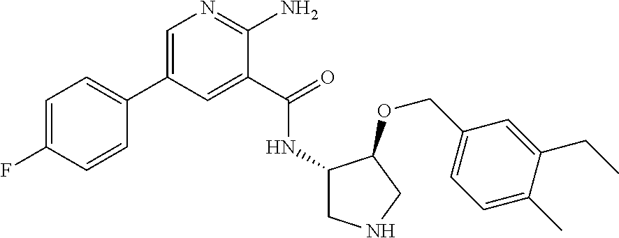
C1=C(C2=CC=C(F)C=C2)C=C(C(=O)NC2CNCC2OCC2=CC=C(C)C(CC)=C2)C(N)=N1
